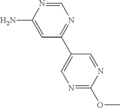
C1=NC(N)=CC(C2=CN=C(OC)N=C2)=N1
